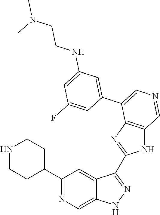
C1(C2CCNCC2)=NC=C2C(=C1)C(C1=NC3=C(N1)C=NC=C3C1=CC(NCCN(C)C)=CC(F)=C1)=NN2
